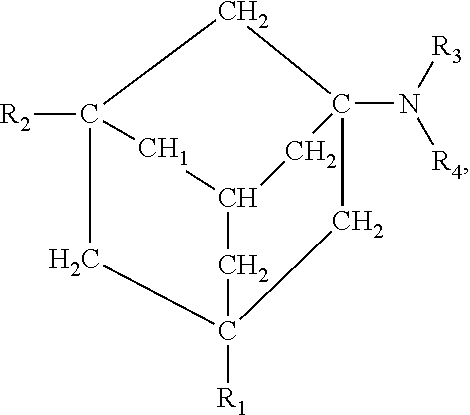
C12([R2])CC3([R1])CC([CH1]1)CC(N([R3])[R4])(C2)C3
